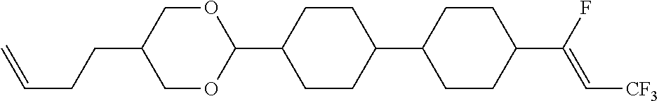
C1OC(C2CCC(C3CCC(C(F)=C[CF3])CC3)CC2)OCC1CCC=C
